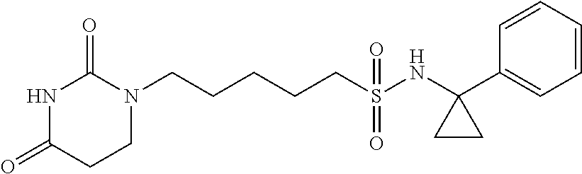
N1(CCCCCS(NC2(C3=CC=CC=C3)CC2)(=O)=O)C(=O)NC(=O)CC1
